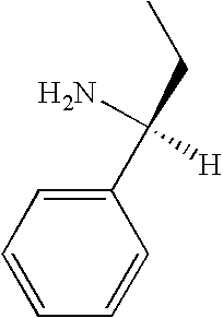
C1(C(CC)([H])N)=CC=CC=C1
